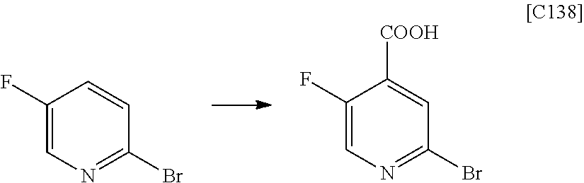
C1(F)=CN=C(Br)C=C1.C1(F)=CN=C(Br)C=C1[COOH]
